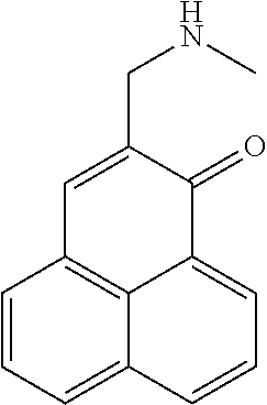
C1=CC=C2C3=C1C=C(CNC)C(=O)C3=CC=C2
